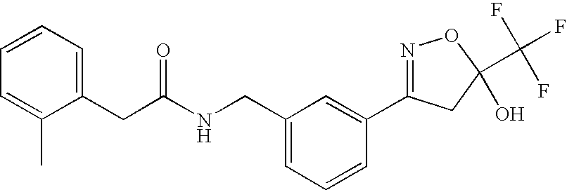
C(C(NCC1=CC=CC(C2=NOC(C(F)(F)F)(O)C2)=C1)=O)C1=CC=CC=C1C
